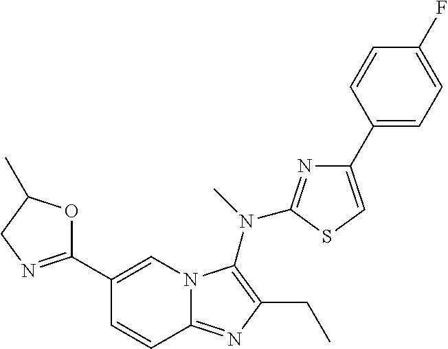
C1(C2=NCC(C)O2)=CN2C(=NC(CC)=C2N(C)C2=NC(C3=CC=C(F)C=C3)=CS2)C=C1
